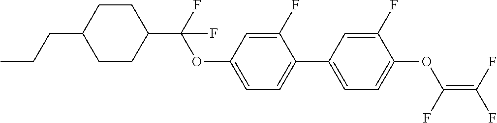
CCCC1CCC(C(F)(OC2=CC=C(C3=CC=C(OC(F)=C(F)F)C(F)=C3)C(F)=C2)F)CC1
